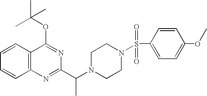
C1=CC2=C(C=C1)N=C(C(N1CCN(S(C3=CC=C(OC)C=C3)(=O)=O)CC1)C)N=C2OC(C)(C)C
